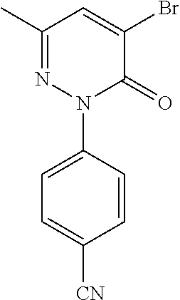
C1(C)=NN(C2=CC=C([CN])C=C2)C(=O)C(Br)=C1
